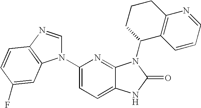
C12=CC=C(N3C=NC4=C3C=C(F)C=C4)N=C1N(C1C3=C(CCC1)N=CC=C3)C(=O)N2
